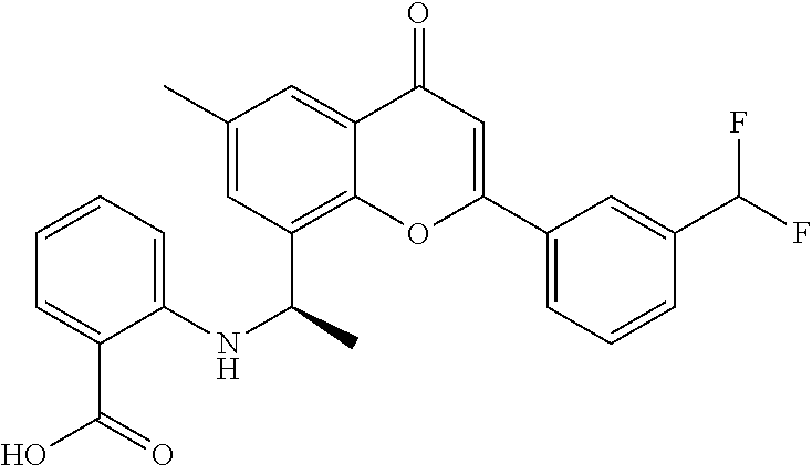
C1=C2C(=O)C=C(C3=CC=CC(C(F)F)=C3)OC2=C(C(NC2=CC=CC=C2C(=O)O)C)C=C1C
